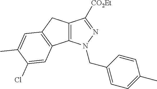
C12=C(N(CC3=CC=C(C)C=C3)N=C1[CO2Et])C1=C(C2)C=C(C)C(Cl)=C1
